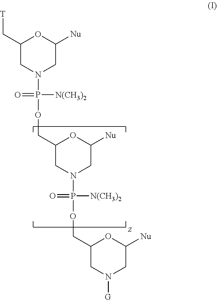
C1(C[T])CN(P(=O)([N(CH3)2])OCC2CN(P(=O)([N(CH3)2])OCC3CN([G])CC([Nu])O3)CC([Nu])O2)CC([Nu])O1
